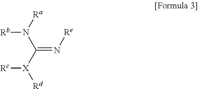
[Ra]N(C([X]([Rd])[Rc])=N[Re])[Rb]
